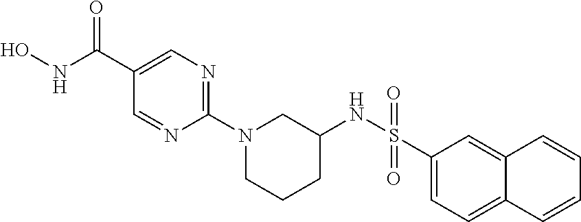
ONC(C1=CN=C(N2CCCC(NS(C3=CC=C4C(=C3)C=CC=C4)(=O)=O)C2)N=C1)=O
